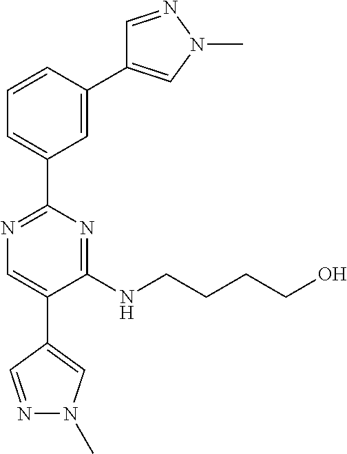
N1=C(C2=CC=CC(C3=CN(C)N=C3)=C2)N=C(NCCCCO)C(C2=CN(C)N=C2)=C1
